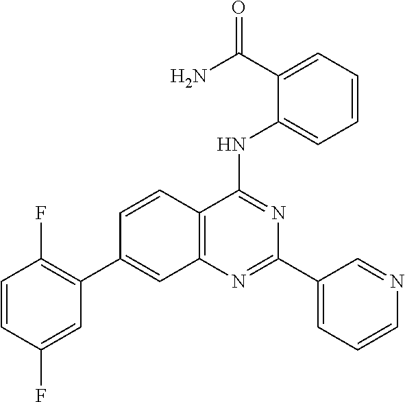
C12=C(N=C(C3=CC=CN=C3)N=C1NC1=CC=CC=C1C(N)=O)C=C(C1=C(F)C=CC(F)=C1)C=C2
